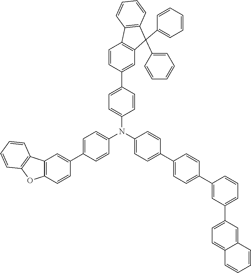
C1(C2=CC3=C(C4=C(C=CC=C4)C3(C3=CC=CC=C3)C3=CC=CC=C3)C=C2)=CC=C(N(C2=CC=C(C3=CC=C(C4=CC(C5=CC=C6C(=C5)C=CC=C6)=CC=C4)C=C3)C=C2)C2=CC=C(C3=CC4=C(C=C3)OC3=C4C=CC=C3)C=C2)C=C1
